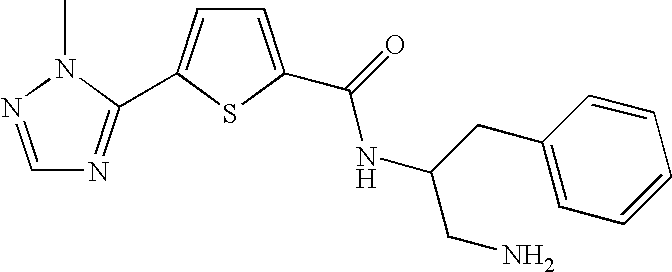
C1=C(C(=O)NC(CN)CC2=CC=CC=C2)SC(C2=NC=NN2C)=C1
